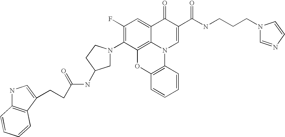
C1(F)=C(N2CC(NC(CCC3=CNC4=C3C=CC=C4)=O)CC2)C2=C3C(=C1)C(=O)C(C(NCCCN1C=NC=C1)=O)=CN3C1=C(O2)C=CC=C1
